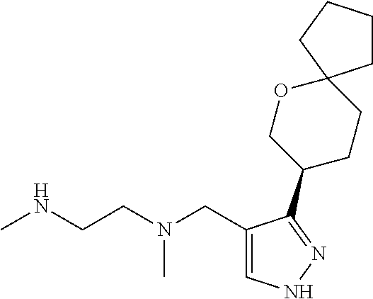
CNCCN(CC1=CNN=C1C1CCC2(OC1)CCCC2)C
